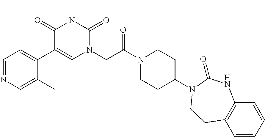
C1=NC=C(C)C(C2=CN(CC(N3CCC(N4C(=O)NC5=C(C=CC=C5)CC4)CC3)=O)C(=O)N(C)C2=O)=C1
